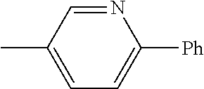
CC1=CC=C([Ph])N=C1
